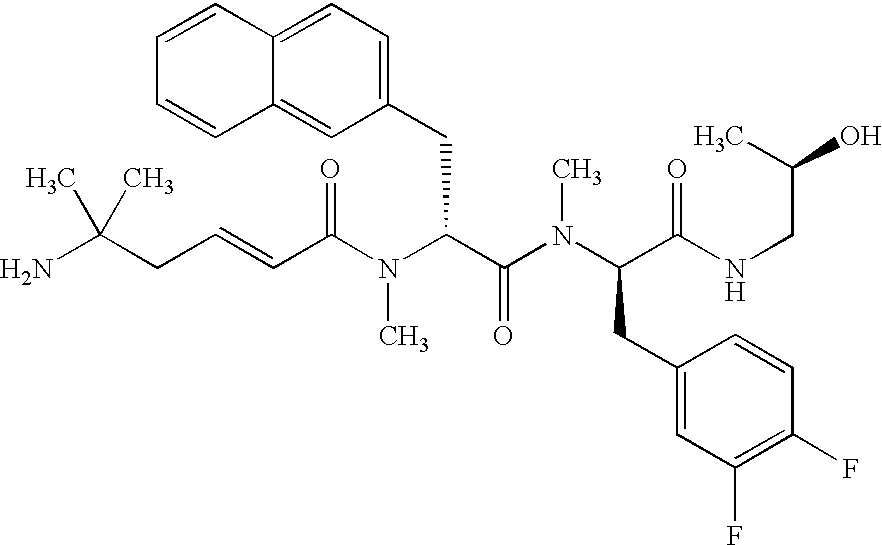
C(C(N(C(C(N(C(C(NCC(O)C)=O)CC1=CC(F)=C(F)C=C1)C)=O)CC1=CC=C2C(=C1)C=CC=C2)C)=O)=CCC(N)(C)C
